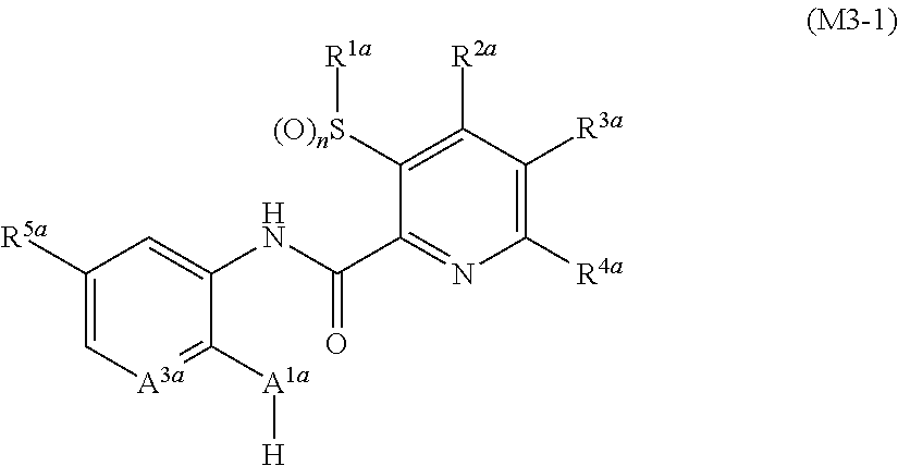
C1([R5a])=C[A3a]=C([A1a][H])C(NC(C2=NC([R4a])=C([R3a])C([R2a])=C2[(O)nS][R1a])=O)=C1
